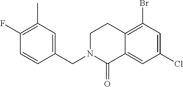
C1(F)=C(C)C=C(CN2C(=O)C3=CC(Cl)=CC(Br)=C3CC2)C=C1
